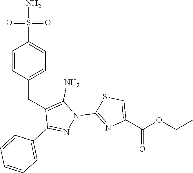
C(C1=CC=C(S(N)(=O)=O)C=C1)C1=C(N)N(C2=NC(C(=O)OCC)=CS2)N=C1C1=CC=CC=C1
